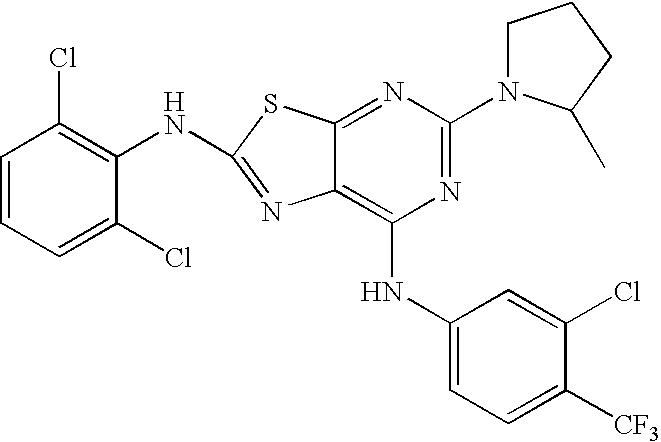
N1=C(N2CCCC2C)N=C2C(=C1NC1=CC=C([CF3])C(Cl)=C1)N=C(NC1=C(Cl)C=CC=C1Cl)S2
